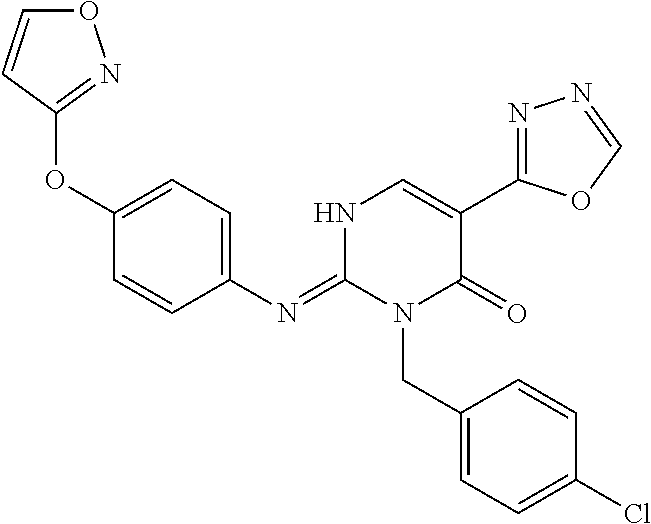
C1(OC2=CC=C(N=C3N(CC4=CC=C(Cl)C=C4)C(=O)C(C4=NN=CO4)=CN3)C=C2)=NOC=C1
